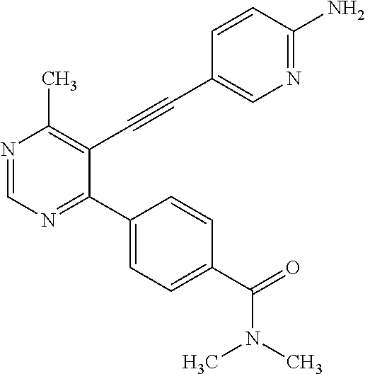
N1=CN=C(C2=CC=C(C(=O)N(C)C)C=C2)C(C#CC2=CN=C(N)C=C2)=C1C
